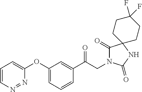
C1(C(CN2C(=O)C3(NC2=O)CCC(F)(F)CC3)=O)=CC(OC2=CC=CN=N2)=CC=C1
